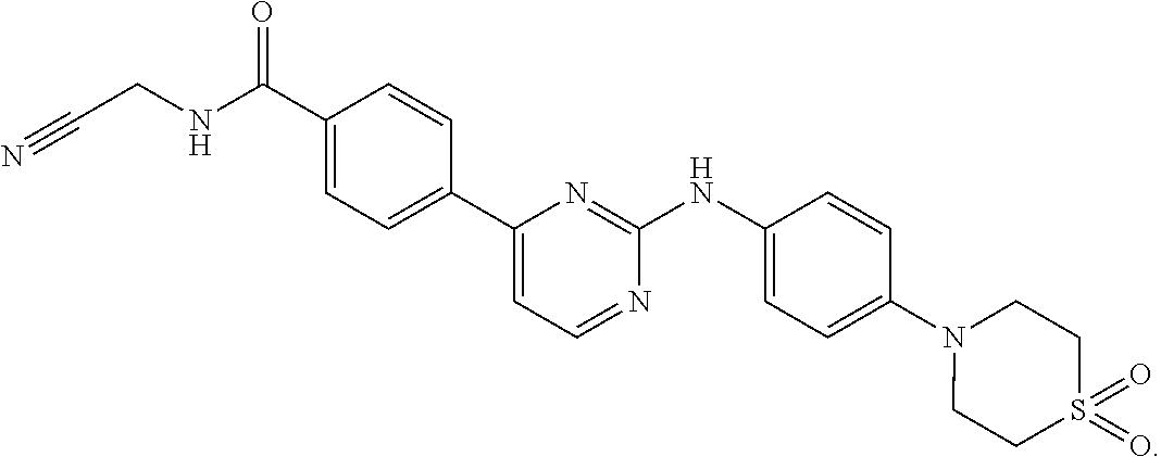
C1(C(NCC#N)=O)=CC=C(C2=CC=NC(NC3=CC=C(N4CCS(=O)(=O)CC4)C=C3)=N2)C=C1
